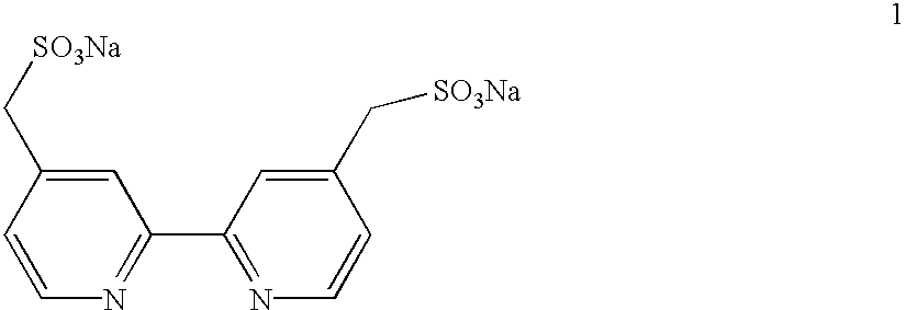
C1=C(C[SO3Na])C=CN=C1C1=NC=CC(C[SO3Na])=C1
